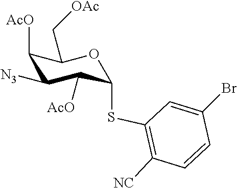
[AcO]C1C([N3])C([AcO])C(C[OAc])OC1SC1=C([NC])C=CC(Br)=C1
